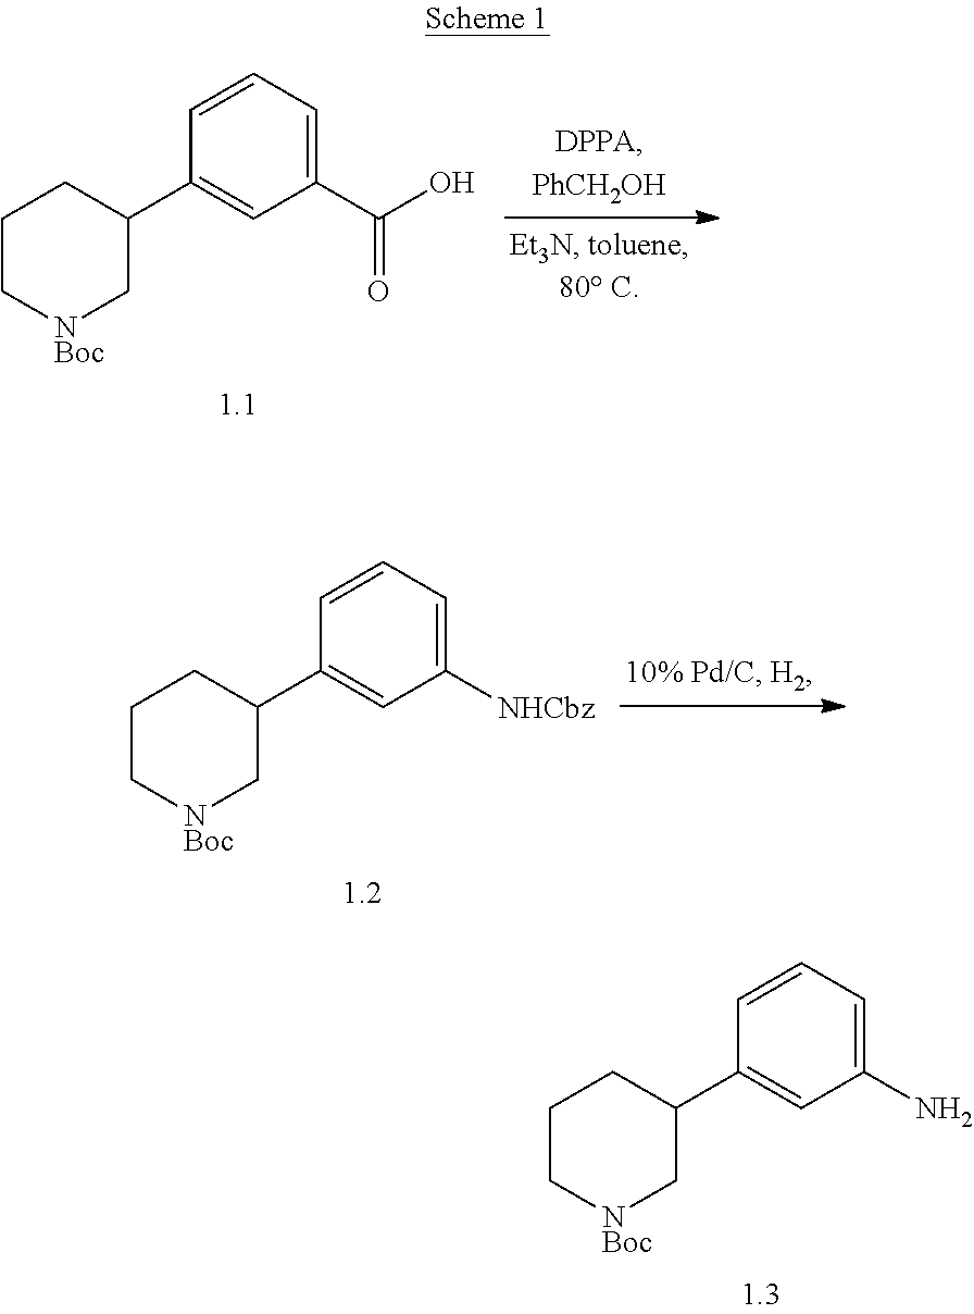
C1(C2=CC(C(O)=O)=CC=C2)CCC[NBoc]C1.C1(C2=CC([NHCbz])=CC=C2)CCC[NBoc]C1.C1(C2=CC(N)=CC=C2)CCC[NBoc]C1
